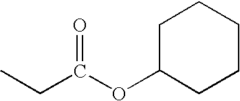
CCC(OC1CCCCC1)=O
